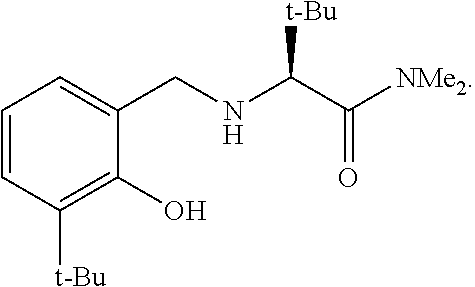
C1=CC([t-Bu])=C(O)C(CNC(C([NMe2])=O)[t-Bu])=C1
